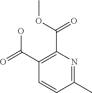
C1(C(=O)O)=C(C(OC)=O)N=C(C)C=C1
